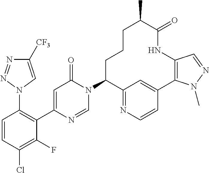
C1(N2C=NC(C3=C(N4C=C([CF3])N=N4)C=CC(Cl)=C3F)=CC2=O)C2=NC=CC(=C2)C2=C(NC(=O)C(C)CCC1)C=NN2C
